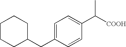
C1=C(CC2CCCCC2)C=CC(C([COOH])C)=C1
